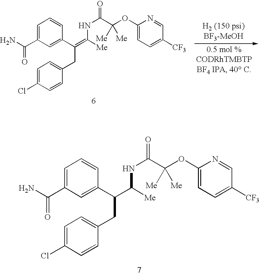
C1=C(C(N)=O)C=C(C(C([Me])NC(C(OC2=CC=C([CF3])C=N2)([Me])[Me])=O)CC2=CC=C(Cl)C=C2)C=C1.C1=C(C(N)=O)C=C(C(=C([Me])NC(C(OC2=CC=C([CF3])C=N2)([Me])[Me])=O)CC2=CC=C(Cl)C=C2)C=C1
